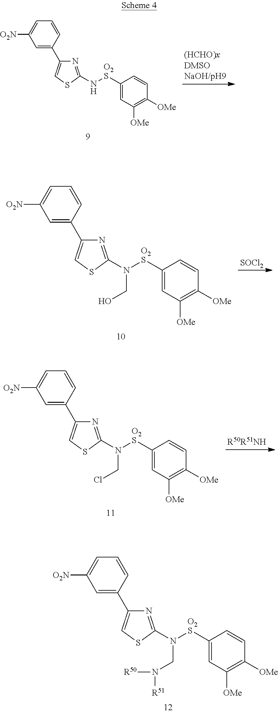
C1=C(C2=CSC(N([O2S]C3=CC([OMe])=C([OMe])C=C3)CN([R50])[R51])=N2)C=CC=C1[O2N].C1=C(C2=CSC(N[O2S]C3=CC([OMe])=C([OMe])C=C3)=N2)C=CC=C1[O2N].C1=C(C2=CSC(N([O2S]C3=CC([OMe])=C([OMe])C=C3)CO)=N2)C=CC=C1[O2N].[SOCl2].C1=C(C2=CSC(N([O2S]C3=CC([OMe])=C([OMe])C=C3)CCl)=N2)C=CC=C1[O2N]
